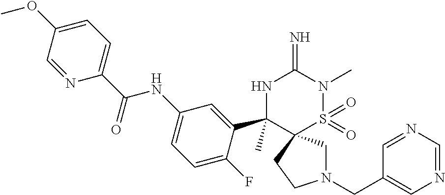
C1(OC)=CC=C(C(NC2=CC=C(F)C(C3(C)NC(=N)N(C)S(=O)(=O)C34CN(CC3=CN=CN=C3)CC4)=C2)=O)N=C1
